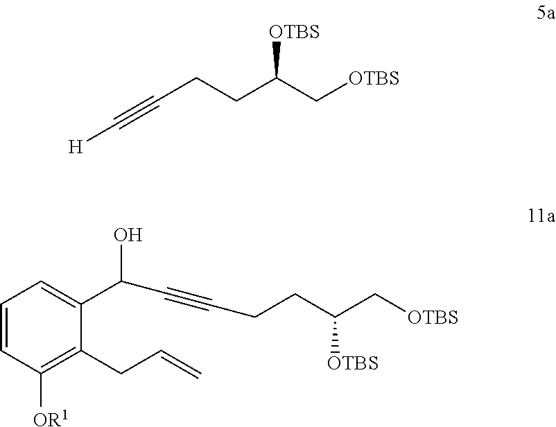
C(CC(C[OTBS])[OTBS])C#C[H].C(CC(C[OTBS])[OTBS])C#CC(C1=CC=CC([OR1])=C1CC=C)O
